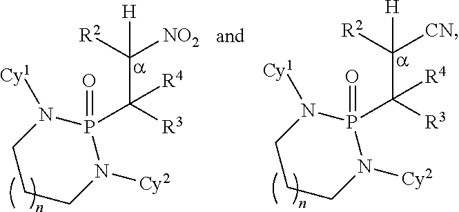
C(C([R3])([R4])P1(=O)N([Cy1])CCCN1[Cy2])([CN])([R2])[H].C(C([R3])([R4])P1(=O)N([Cy1])CCCN1[Cy2])([NO2])([R2])[H]
